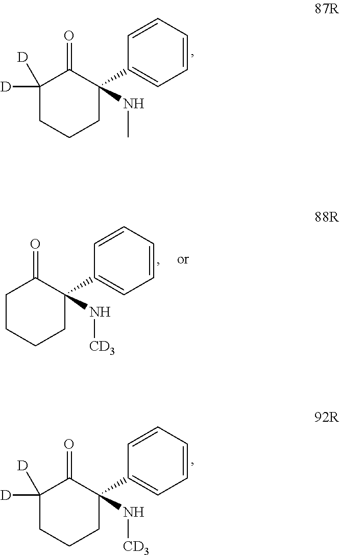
C1=CC=CC=C1C1(NC)C(=O)C([D])([D])CCC1.C1=CC=CC=C1C1(N[CD3])C(=O)CCCC1.C1=CC=CC=C1C1(N[CD3])C(=O)C([D])([D])CCC1
